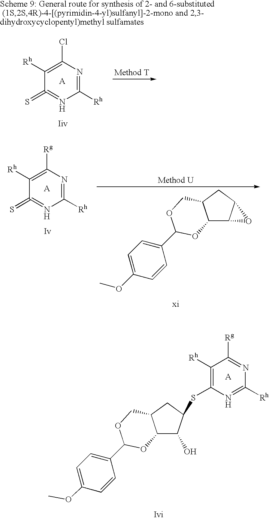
C1([Rh])=NC([Rg])=C([Rh])C(=S)=N1.C12C3C(CC1COC(C1=CC=C(OC)C=C1)O2)O3.C12C(O)C(SC3=C([Rh])C([Rg])=NC([Rh])=N3)CC1COC(C1=CC=C(OC)C=C1)O2.C1([Rh])=NC(Cl)=C([Rh])C(=S)=N1
